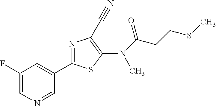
C1(C2=NC(C#N)=C(N(C(=O)CCSC)C)S2)=CC(F)=CN=C1
